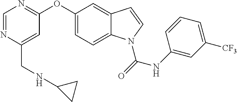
C(C1=CC(OC2=CC=C3C(=C2)C=CN3C(NC2=CC([CF3])=CC=C2)=O)=NC=N1)NC1CC1
